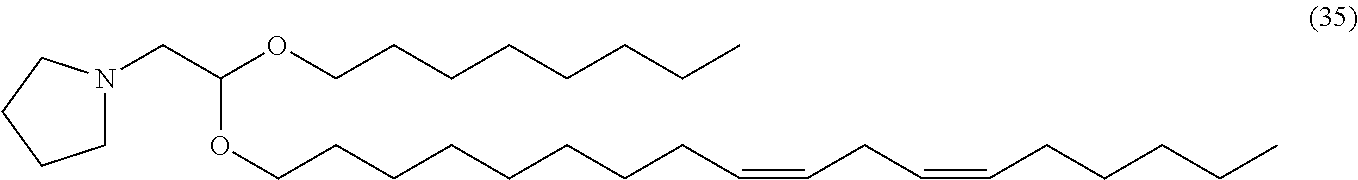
C(C(OCCCCCCCC)OCCCCCCCCC=CCC=CCCCCC)N1CCCC1
